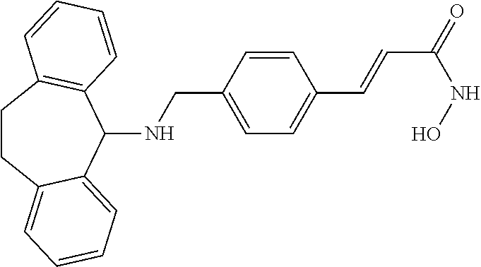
C1CC2=CC=CC=C2C(NCC2=CC=C(C=CC(=O)NO)C=C2)C2=C1C=CC=C2
